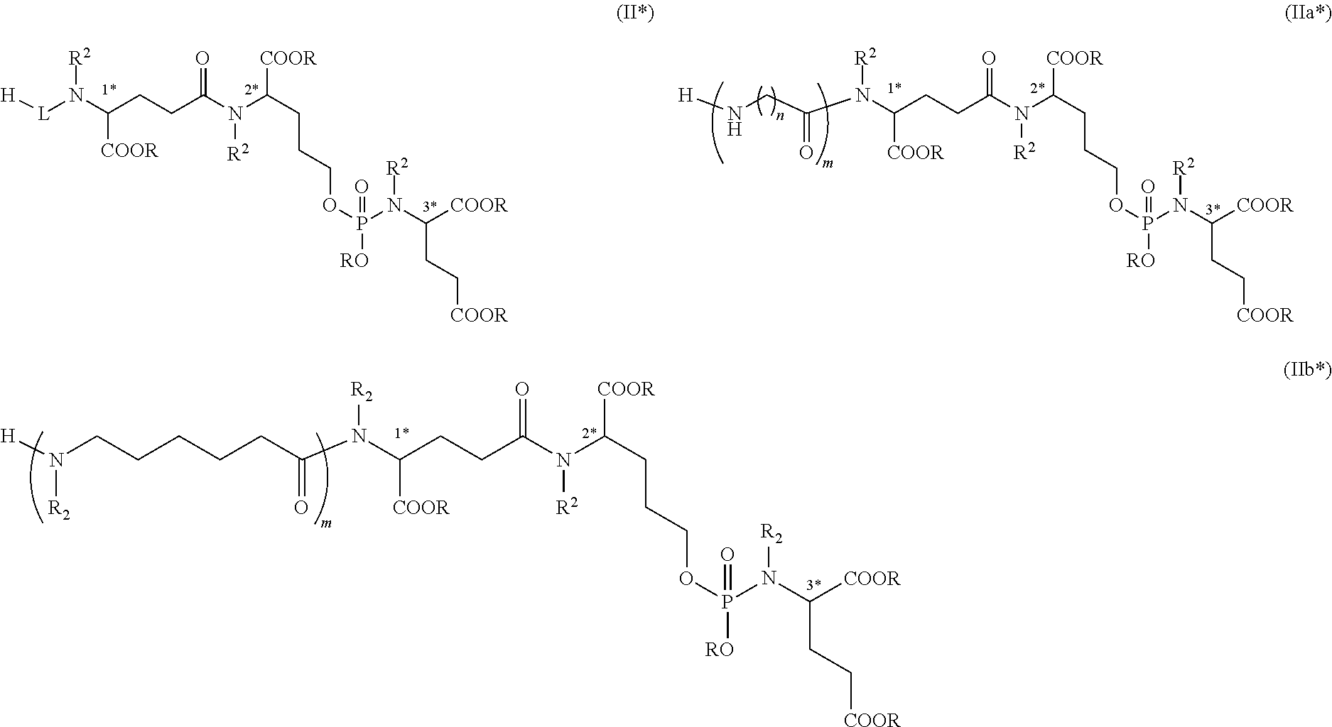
N(CC(N(C(CCC(N(C(CCCOP(N([R2])C(CC[COOR])[COOR])([RO])=O)[COOR])[R2])=O)[COOR])[R2])=O)[H].[H][L]N(C(CCC(N(C(CCCOP(N([R2])C(CC[COOR])[COOR])([RO])=O)[COOR])[R2])=O)[COOR])[R2].C(CC(N(C(CCC(N(C(CCCOP(N([R2])C(CC[COOR])[COOR])([RO])=O)[COOR])[R2])=O)[COOR])[R2])=O)CCCN([H])[R2]
